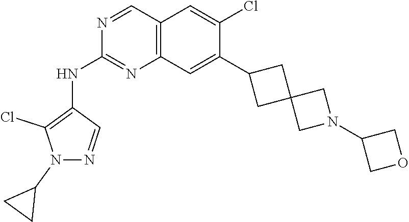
C12=C(C=C(C3CC4(C3)CN(C3COC3)C4)C(Cl)=C1)N=C(NC1=C(Cl)N(C3CC3)N=C1)N=C2
